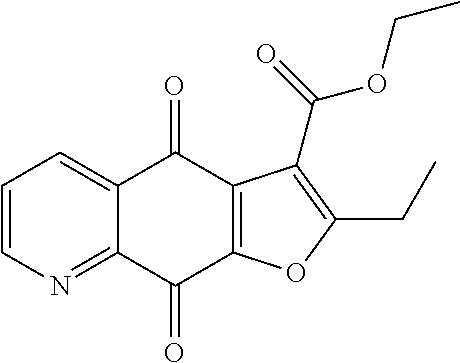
C1=CN=C2C(=C1)C(=O)C1=C(C2=O)OC(CC)=C1C(=O)OCC
